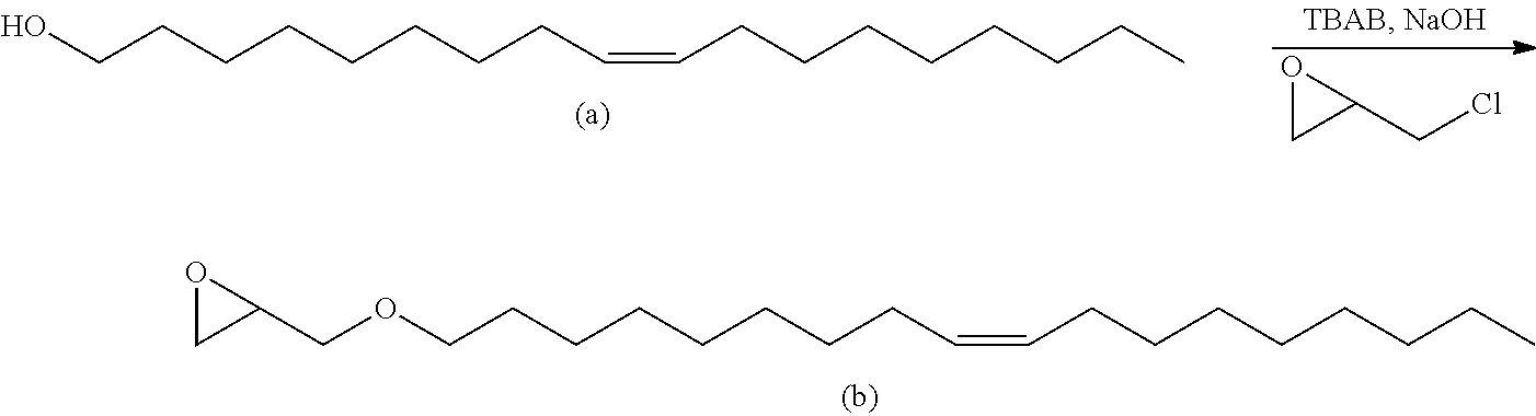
O(CCCCCCCCC=CCCCCCCCC)CC1OC1.OCCCCCCCCC=CCCCCCCCC.O1CC1CCl
